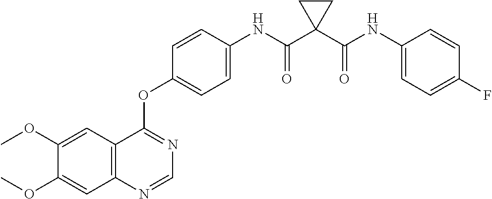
C1=C(OC)C(OC)=CC2=C1C(OC1=CC=C(NC(C3(C(NC4=CC=C(F)C=C4)=O)CC3)=O)C=C1)=NC=N2
